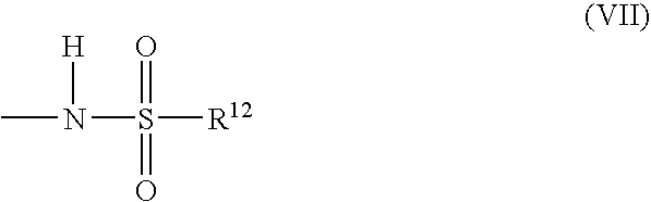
N(S([R12])(=O)=O)(C)[H]
